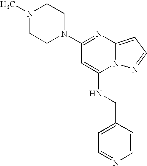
C1N(C2=NC3=CC=NN3C(NCC3=CC=NC=C3)=C2)CCN(C)C1
